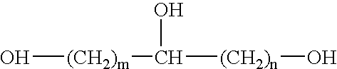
O[(CH2)m]C([(CH2)n]O)O
